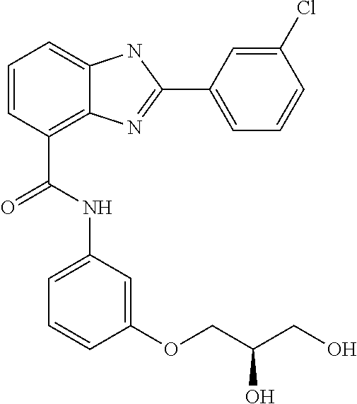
C1=CC(C(NC2=CC=CC(OCC(CO)O)=C2)=O)=C2C(=C1)NC(C1=CC=CC(Cl)=C1)=N2
